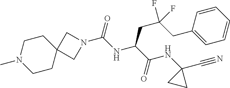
N1(C(=O)NC(C(NC2(C#N)CC2)=O)CC(CC2=CC=CC=C2)(F)F)CC2(C1)CCN(C)CC2
